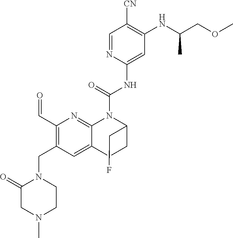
C1(C=O)=C(CN2C(=O)CN(C)CC2)C=C2C(=N1)N(C(NC1=CC(NC(COC)C)=C([CN])C=N1)=O)C(CF)CC2
